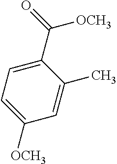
C1(C(=O)[OCH3])=CC=C([OCH3])C=C1C
